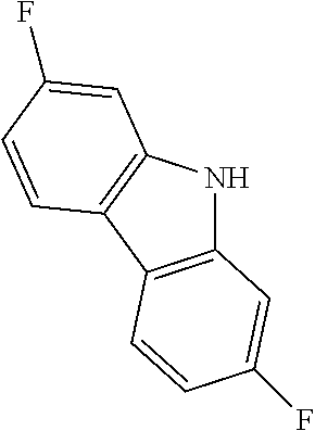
C12=C(C3=C(N1)C=C(F)C=C3)C=CC(F)=C2
